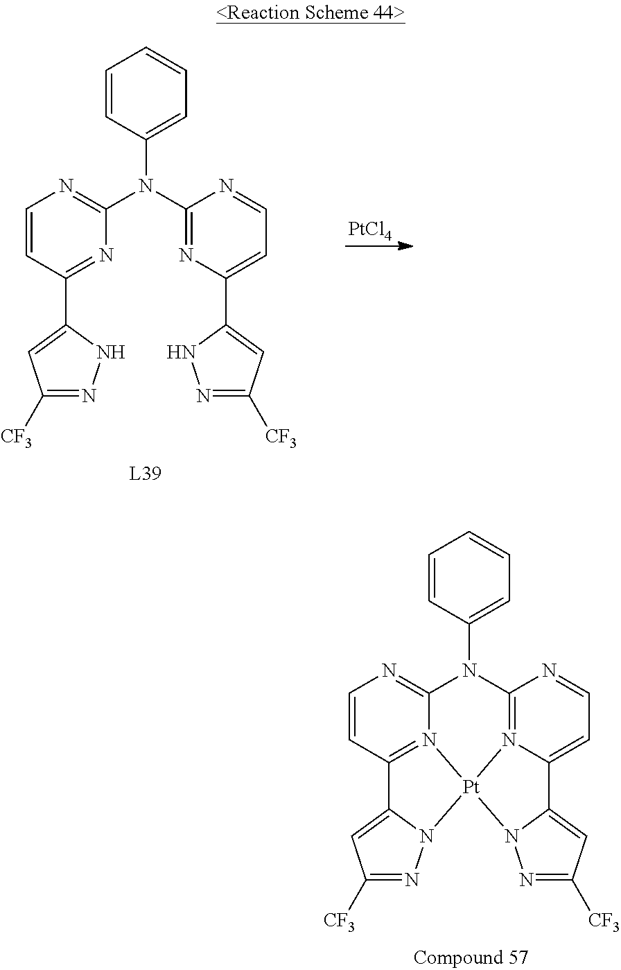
[PtCl4].C1=CC(N(C2=NC=CC(C3=CC([CF3])=NN3)=N2)C2=NC(C3=CC([CF3])=NN3)=CC=N2)=CC=C1.C1=CC(N2C3=NC=CC4=N3[Pt]3(N5=C2N=CC=C5C2=CC([CF3])=NN23)N2C4=CC([CF3])=N2)=CC=C1
